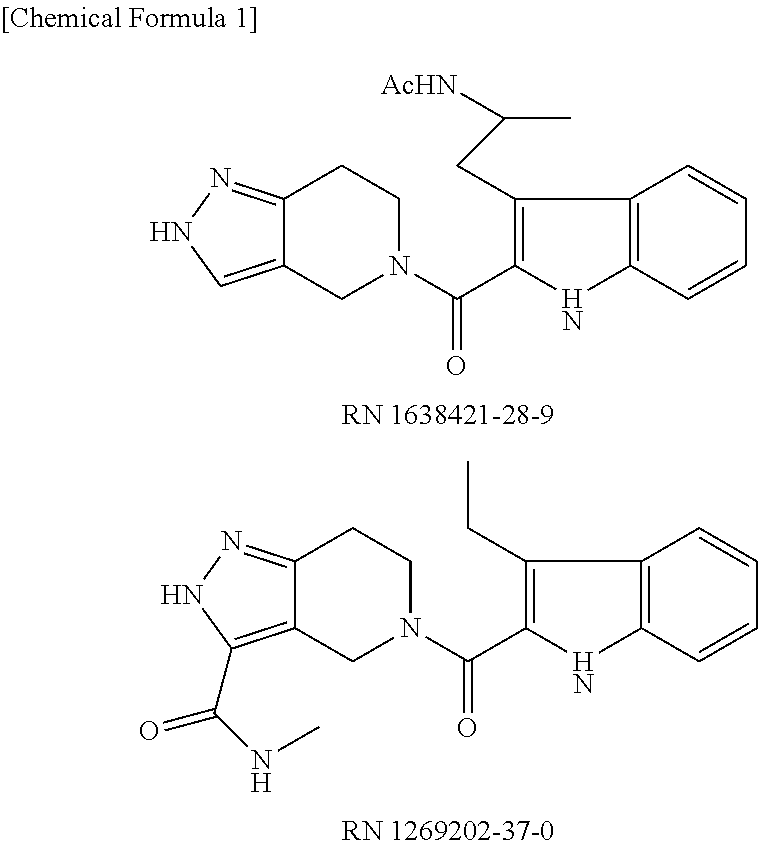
C12=NNC=C1CN(C(C1=C(CC(C)[AcHN])C3=C(N1)C=CC=C3)=O)CC2.C12=NNC(C(NC)=O)=C1CN(C(C1=C(CC)C3=C(N1)C=CC=C3)=O)CC2
